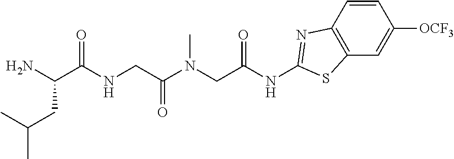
C1=CC([OCF3])=CC2=C1N=C(NC(CN(C(CNC(C(N)CC(C)C)=O)=O)C)=O)S2
